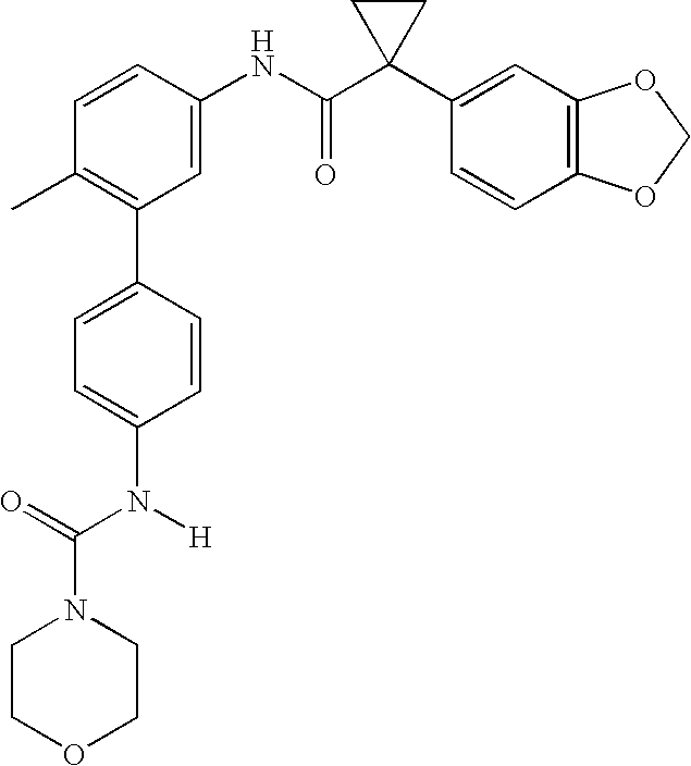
C1(NC(C2(C3=CC4=C(C=C3)OCO4)CC2)=O)=CC(C2=CC=C(N([H])C(N3CCOCC3)=O)C=C2)=C(C)C=C1
